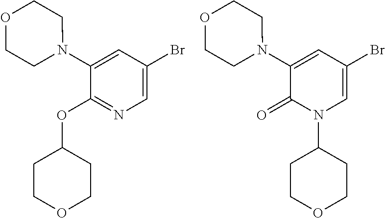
C1(N2CCOCC2)=CC(Br)=CN=C1OC1CCOCC1.C1(N2CCOCC2)=CC(Br)=CN(C2CCOCC2)C1=O
